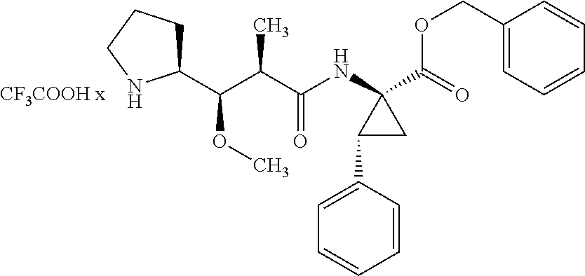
C1(COC(=O)C2(NC(C(C(C3CCCN3)OC)C)=O)C(C3=CC=CC=C3)C2)=CC=CC=C1
